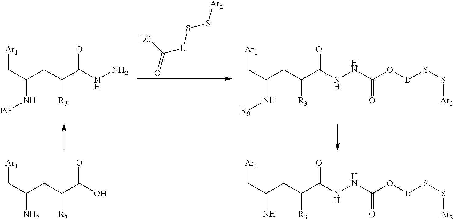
C(CC(C(NN)=O)[R3])(C[Ar1])N[PG].C([L]SS[Ar2])(=O)[LG].C(CC(C(NNC(O[L]SS[Ar2])=O)=O)[R3])(C[Ar1])N[R9].C(CC(C(O)=O)[R3])(C[Ar1])N.C(CC(C(NNC(O[L]SS[Ar2])=O)=O)[R3])(C[Ar1])N
